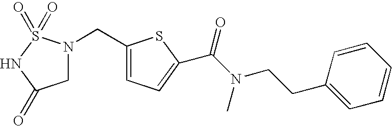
C1C(=O)NS(=O)(=O)N1CC1=CC=C(C(N(CCC2=CC=CC=C2)C)=O)S1
